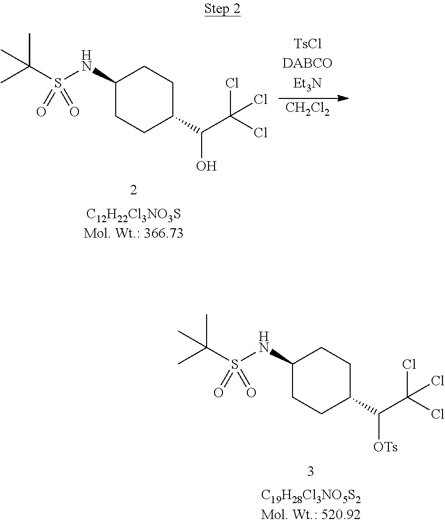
C1(NS(C(C)(C)C)(=O)=O)CCC(C(C(Cl)(Cl)Cl)[OTs])CC1.C1(NS(C(C)(C)C)(=O)=O)CCC(C(C(Cl)(Cl)Cl)O)CC1.[CH2Cl2]
